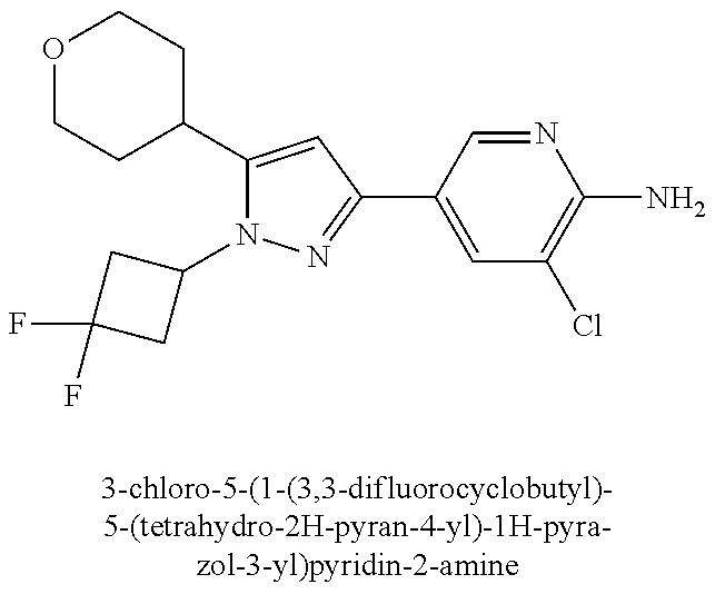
C1(C2CCOCC2)=CC(C2=CC(Cl)=C(N)N=C2)=NN1C1CC(F)(F)C1
